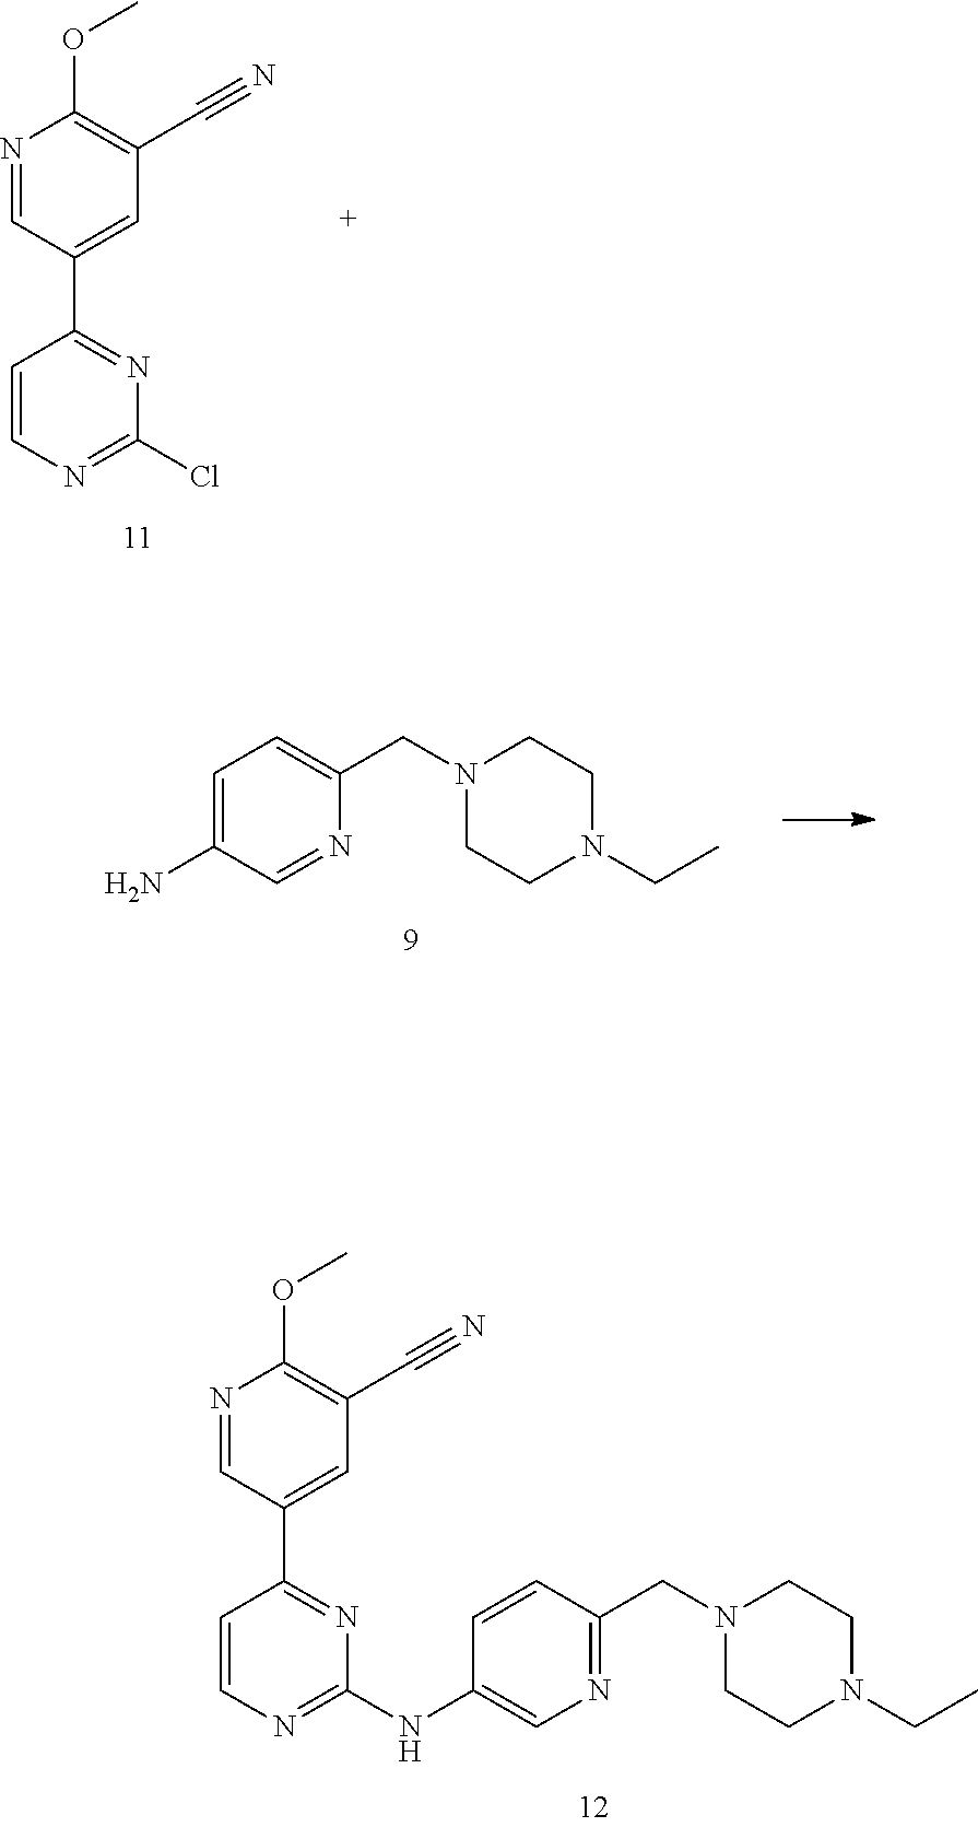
C1=C(N)C=NC(CN2CCN(CC)CC2)=C1.O(C1=C(C#N)C=C(C2=NC(NC3=CN=C(CN4CCN(CC)CC4)C=C3)=NC=C2)C=N1)C.O(C1=C(C#N)C=C(C2=NC(Cl)=NC=C2)C=N1)C
